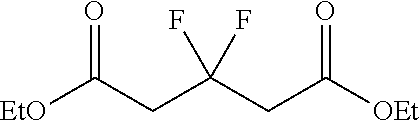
[EtO]C(CC(CC([OEt])=O)(F)F)=O
